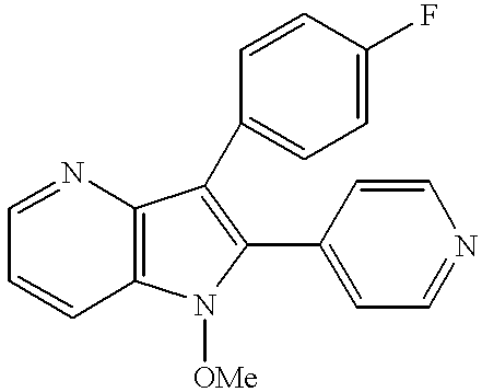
C12=C(N=CC=C1)C(C1=CC=C(F)C=C1)=C(C1=CC=NC=C1)N2[OMe]
